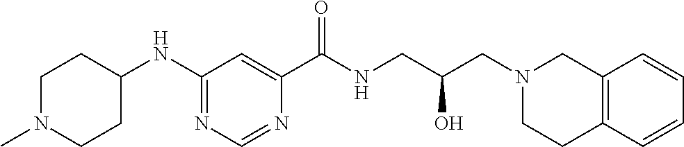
C1(NC2CCN(C)CC2)=NC=NC(C(NCC(CN2CCC3=C(C2)C=CC=C3)O)=O)=C1
